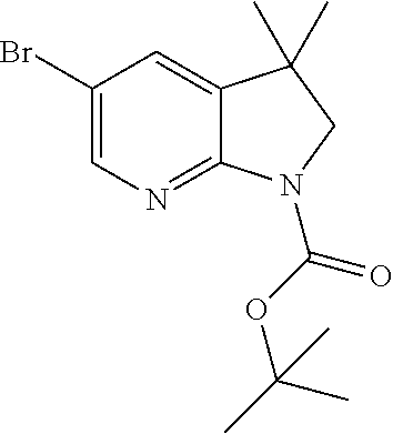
C1(Br)=CN=C2C(=C1)C(C)(C)CN2C(OC(C)(C)C)=O
